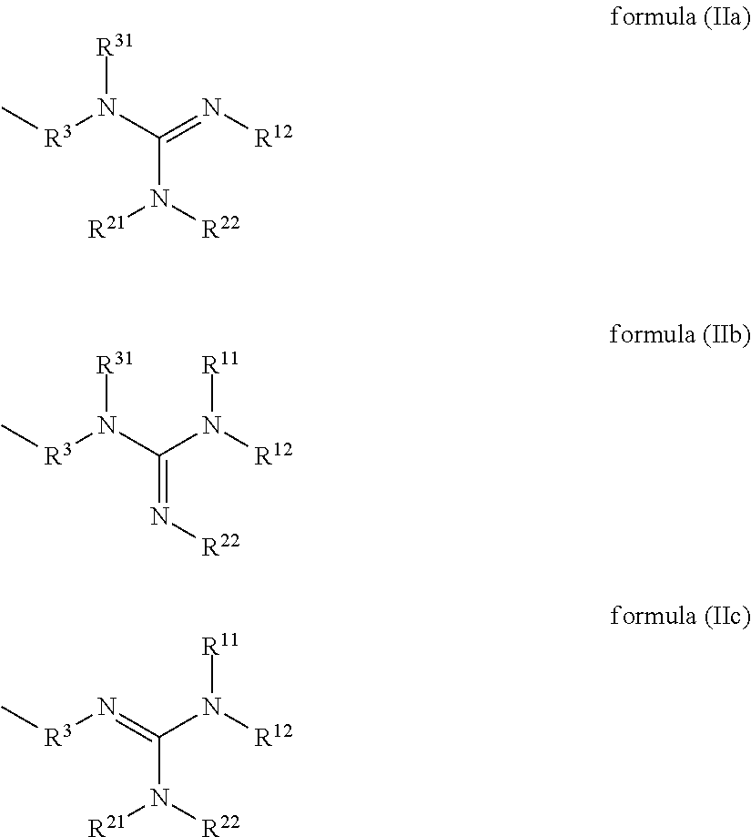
C[R3]N(C(=N[R12])N([R22])[R21])[R31].C[R3]N(C(N([R12])[R11])=N[R22])[R31].C[R3]N=C(N([R12])[R11])N([R22])[R21]
